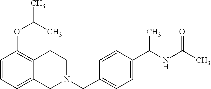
C1=CC=C2C(=C1OC(C)C)CCN(CC1=CC=C(C(NC(C)=O)C)C=C1)C2
